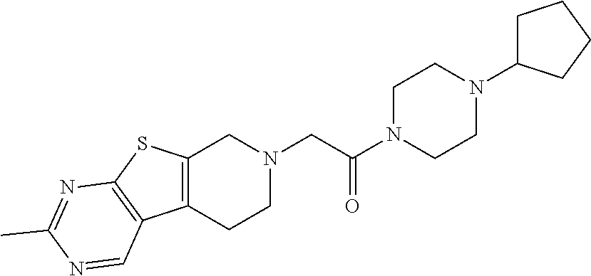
C1N(C(CN2CC3=C(CC2)C2=C(S3)N=C(C)N=C2)=O)CCN(C2CCCC2)C1
